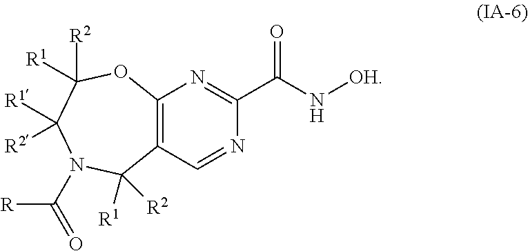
C12=C(C=NC(C(N[OH])=O)=N1)C([R1])([R2])N(C([R])=O)C([R1])([R2])C([R2])([R1])O2
